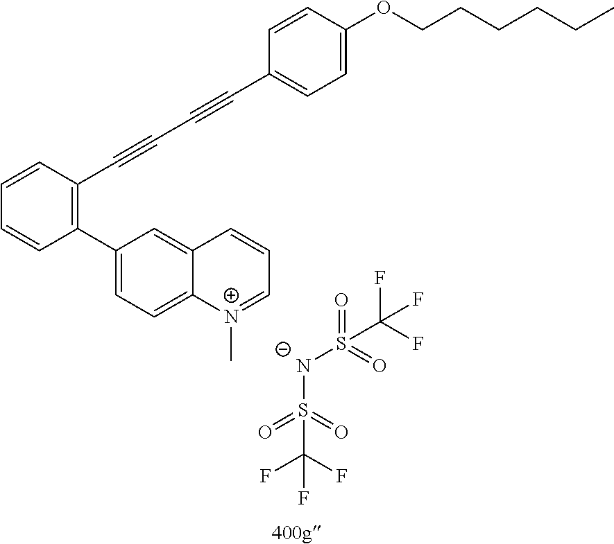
C1=CC(C#CC#CC2=CC=C(OCCCCCC)C=C2)=C(C2=CC=C3C(=C2)C=CC=[N+]3C)C=C1.[N-](S(=O)(=O)C(F)(F)F)S(=O)(=O)C(F)(F)F
